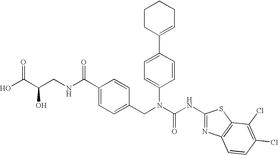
OC(C(CNC(C1=CC=C(CN(C(NC2=NC3=C(S2)C(Cl)=C(Cl)C=C3)=O)C2=CC=C(C3=CCCCC3)C=C2)C=C1)=O)O)=O
